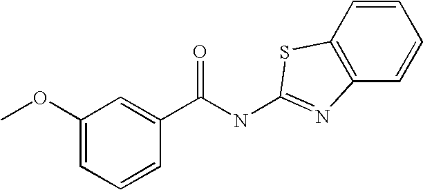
C1=CC2=C(C=C1)N=C(NC(C1=CC(OC)=CC=C1)=O)S2
